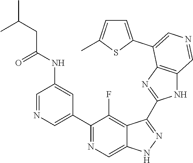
C1(C2=CN=CC(NC(CC(C)C)=O)=C2)=NC=C2C(=C1F)C(C1=NC3=C(N1)C=NC=C3C1=CC=C(C)S1)=NN2
